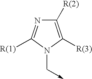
C1([R(2)])=C([R(3)])N(C->C)C([R(1)])=N1
